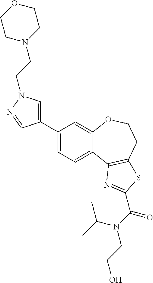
C1(C2=CN(CCN3CCOCC3)N=C2)=CC=C2C(=C1)OCCC1=C2N=C(C(N(CCO)C(C)C)=O)S1
